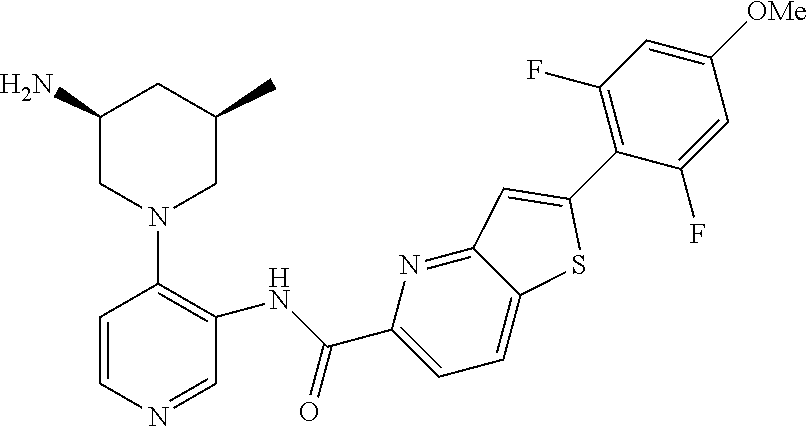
C1(N)CN(C2=C(NC(C3=CC=C4C(=N3)C=C(C3=C(F)C=C([OMe])C=C3F)S4)=O)C=NC=C2)CC(C)C1
